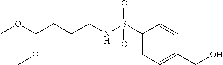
O(C(CCCNS(C1=CC=C(CO)C=C1)(=O)=O)OC)C
